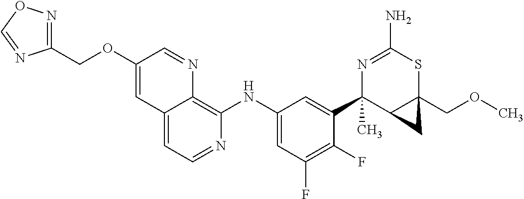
C12=CC=NC(NC3=CC(F)=C(F)C(C4(C)C5C(COC)(SC(N)=N4)C5)=C3)=C1N=CC(OCC1=NOC=N1)=C2
